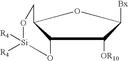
C12O[Si]([R4])([R4])OCC1OC([Bx])C2[OR10]
